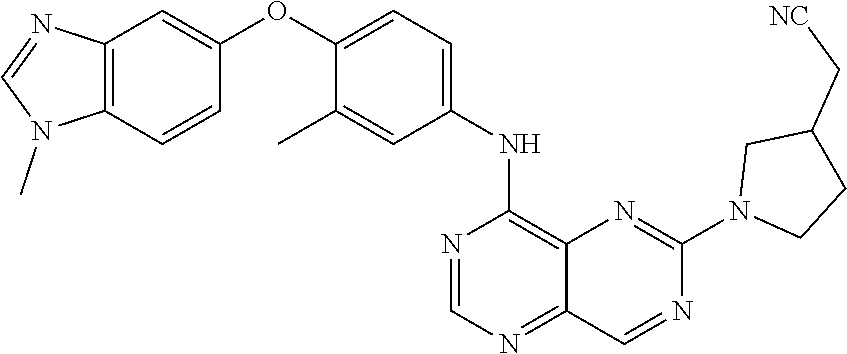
C1=NC(NC2=CC=C(OC3=CC4=C(N(C)C=N4)C=C3)C(C)=C2)=C2N=C(N3CCC(C[NC])C3)N=CC2=N1
